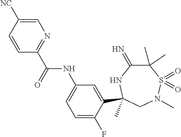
C(=O)(NC1=CC=C(F)C(C2(C)NC(=N)C(C)(C)S(=O)(=O)N(C)C2)=C1)C1=NC=C([NC])C=C1
